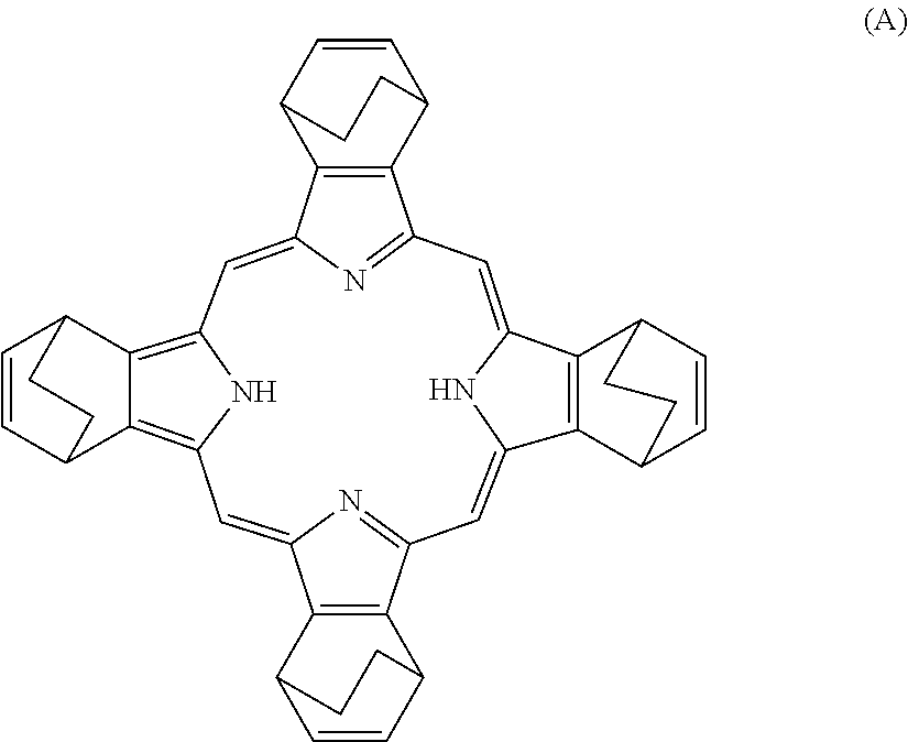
C12=CC3=C4C(=C(C=C5C6=C(C(=N5)C=C5C7=C(C(=CC(=N1)C1=C2C2C=CC1CC2)N5)C1C=CC7CC1)C1C=CC6CC1)N3)C1C=CC4CC1
